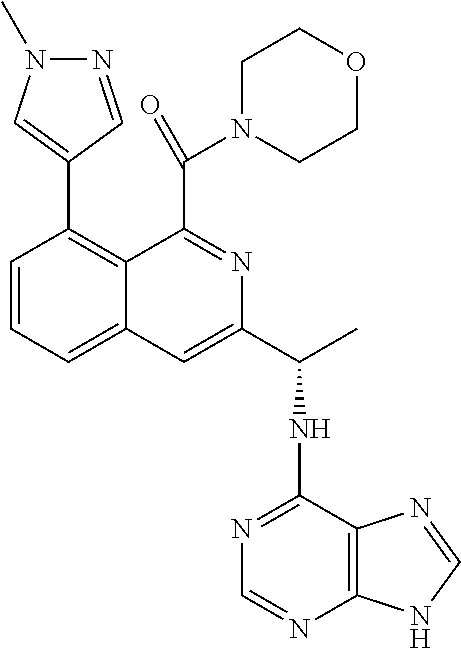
C1=CC=C2C(=C1C1=CN(C)N=C1)C(C(N1CCOCC1)=O)=NC(C(C)NC1=NC=NC3=C1N=CN3)=C2
